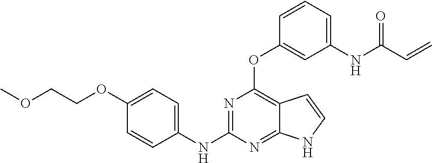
C1(NC2=NC(OC3=CC(NC(C=C)=O)=CC=C3)=C3C(=N2)NC=C3)=CC=C(OCCOC)C=C1
